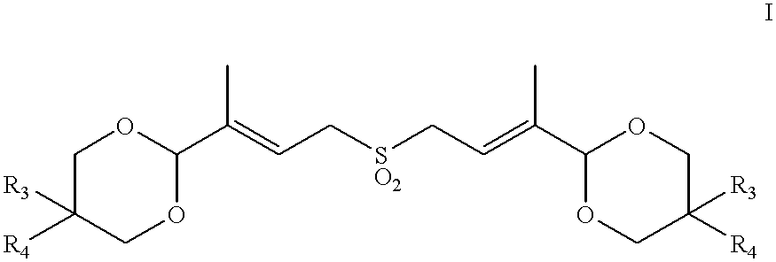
C1C([R4])([R3])COC(C(=CC[SO2]CC=C(C2OCC([R4])([R3])CO2)C)C)O1
